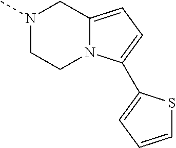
N1(C)CCN2C(=CC=C2C2=CC=CS2)C1
